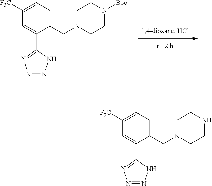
C1=C(C2=NN=NN2)C(CN2CCN([Boc])CC2)=CC=C1[F3C].C1=C(C2=NN=NN2)C(CN2CCNCC2)=CC=C1[F3C]
